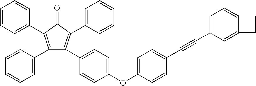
C1(C2=CC=CC=C2)=C(C2=CC=C(OC3=CC=C(C#CC4=CC=C5C(=C4)CC5)C=C3)C=C2)C(C2=CC=CC=C2)=C(C2=CC=CC=C2)C1=O
